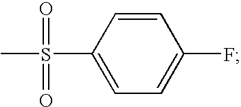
C1(S(=O)(C)=O)=CC=C(F)C=C1
